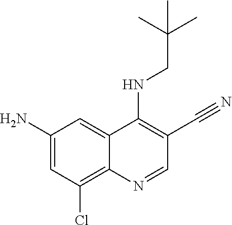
C1(C#N)=C(NCC(C)(C)C)C2=CC(N)=CC(Cl)=C2N=C1
